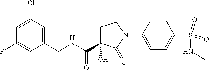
C1C(O)(C(NCC2=CC(Cl)=CC(F)=C2)=O)C(=O)N(C2=CC=C(S(NC)(=O)=O)C=C2)C1
